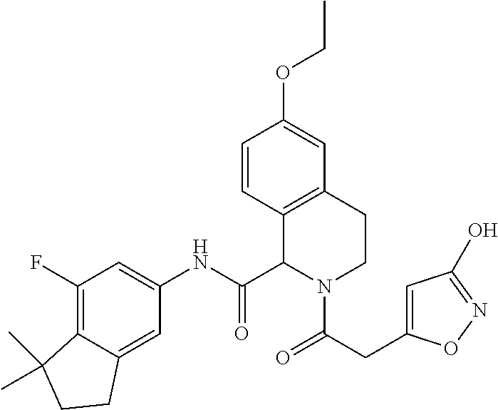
C1(F)=C2C(=CC(NC(C3C4=C(CCN3C(CC3=CC(O)=NO3)=O)C=C(OCC)C=C4)=O)=C1)CCC2(C)C
